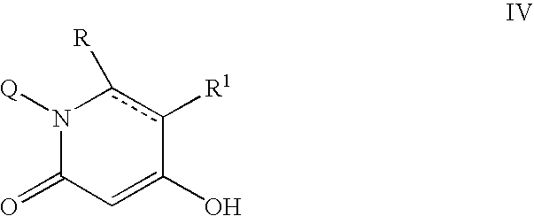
N1([Q])C(=O)C=C(O)c([R1])c1[R]
